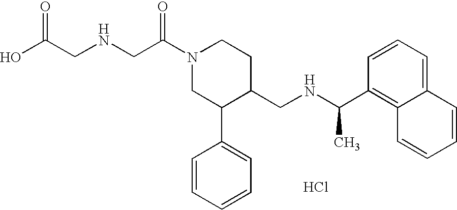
N1(C(CNCC(O)=O)=O)CC(C2=CC=CC=C2)C(CNC(C)C2=C3C(=CC=C2)C=CC=C3)CC1.Cl
